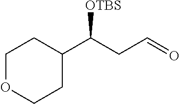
C1OCCC(C(CC=O)[OTBS])C1
